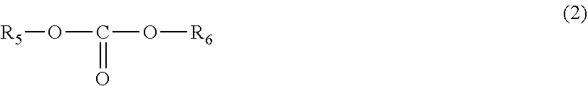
[R5]OC(O[R6])=O
